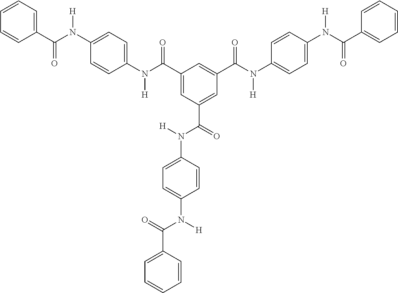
C1(C(N(C2=CC=C(N(C(C3=CC=CC=C3)=O)[H])C=C2)[H])=O)=CC(C(=O)N([H])C2=CC=C(N([H])C(=O)C3=CC=CC=C3)C=C2)=CC(C(N(C2=CC=C(N(C(C3=CC=CC=C3)=O)[H])C=C2)[H])=O)=C1
